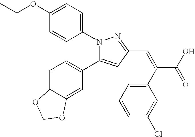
C1(OCC)=CC=C(N2N=C(C=C(C3=CC=CC(Cl)=C3)C(O)=O)C=C2C2=CC=C3C(=C2)OCO3)C=C1
